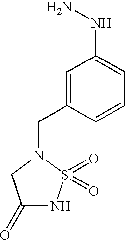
C1=C(CN2S(=O)(=O)NC(=O)C2)C=CC=C1NN
